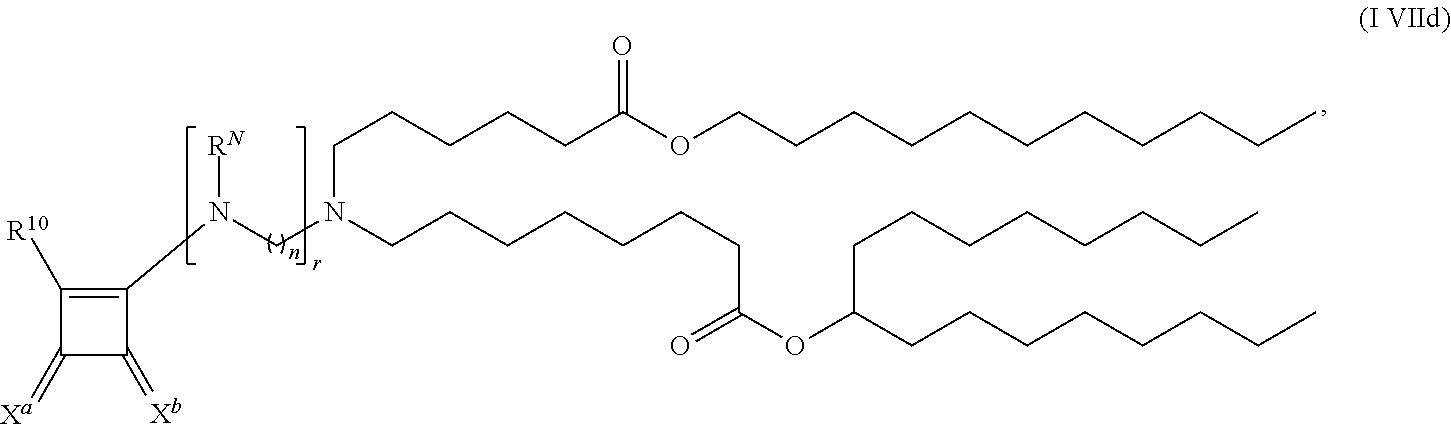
C1(N([RN])CN(CCCCCC(OCCCCCCCCCCC)=O)CCCCCCCC(=O)OC(CCCCCCCC)CCCCCCCC)=C([R10])C(=[Xa])C1=[Xb]
